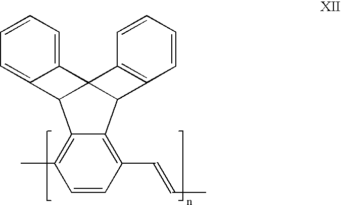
C1=CC=C2C(=C1)C13C4=C(C=CC=C4)C1C1=C(C=CC)C=CC(C)=C1C23
